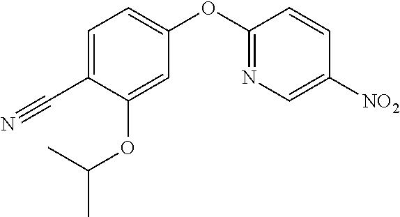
C1(OC2=CC=C(C#N)C(OC(C)C)=C2)=NC=C([NO2])C=C1
